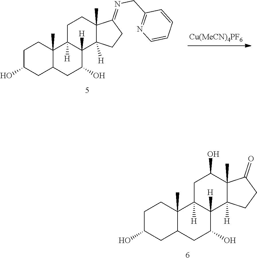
C12(C)C(=NCC3=NC=CC=C3)CCC1([H])C1([H])C(O)CC3C(C)(C1([H])CC2)CCC(O)C3.C12(C)C(=O)CCC1([H])C1([H])C(O)CC3C(C)(C1([H])CC2O)CCC(O)C3
